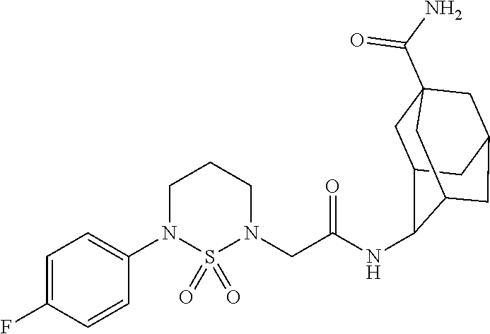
C1(N2CCCN(CC(=O)NC3C4CC5(C(N)=O)CC(CC3C5)C4)S2(=O)=O)=CC=C(F)C=C1
